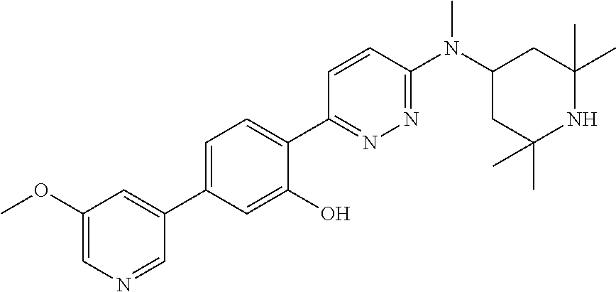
C1(C2=CC(OC)=CN=C2)=CC=C(C2=NN=C(N(C3CC(C)(C)NC(C)(C)C3)C)C=C2)C(O)=C1
